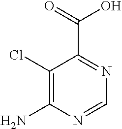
C1(Cl)=C(N)N=CN=C1C(=O)O
